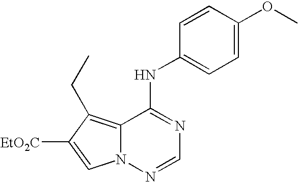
C12=C(CC)C([EtO2C])=CN1N=CN=C2NC1=CC=C(OC)C=C1
